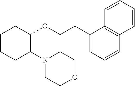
C1CCC(N2CCOCC2)C(OCCC2=CC=CC3=C2C=CC=C3)C1
